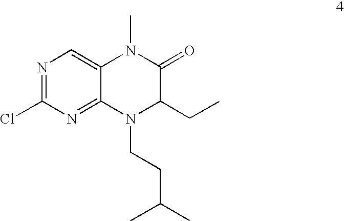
N1=C(Cl)N=C2C(=C1)N(C)C(=O)C(CC)N2CCC(C)C
